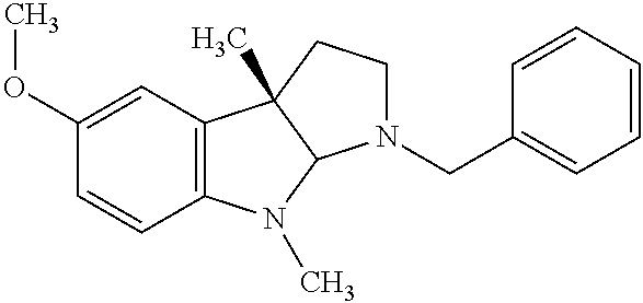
C1(OC)=CC2=C(C=C1)N(C)C1C2(C)CCN1CC1=CC=CC=C1
